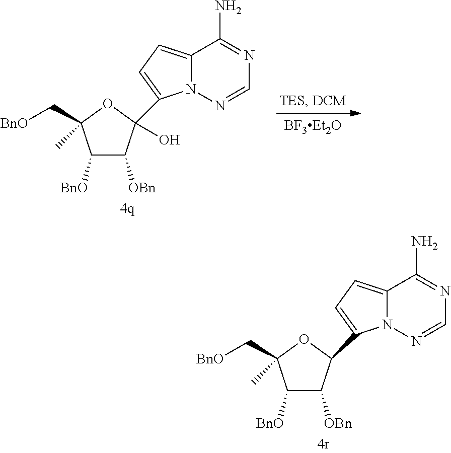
C12=CC=C(C3C([OBn])C([BnO])C(C)(C[BnO])O3)N1N=CN=C2N.C12=CC=C(C3(O)C([OBn])C([BnO])C(C)(C[BnO])O3)N1N=CN=C2N
